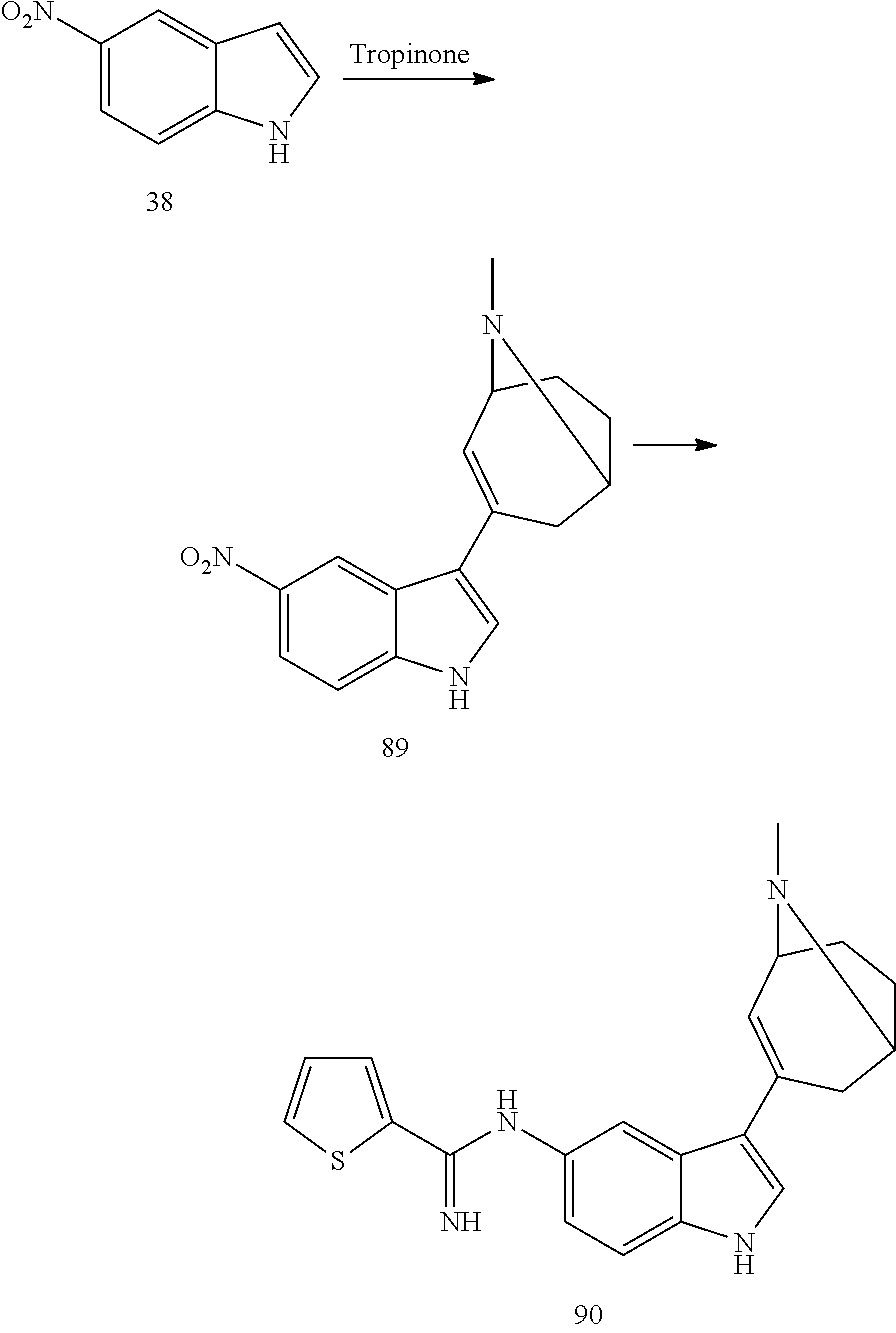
C1(NC(=N)C2=CC=CS2)=CC=C2C(=C1)C(C1=CC3CCC(C1)N3C)=CN2.C1([O2N])=CC=C2C(=C1)C=CN2.C1([O2N])=CC=C2C(=C1)C(C1=CC3CCC(C1)N3C)=CN2
